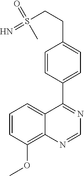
C12=CC=CC(OC)=C1N=CN=C2C1=CC=C(CCS(=N)(=O)C)C=C1
